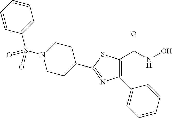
C1(C2=CC=CC=C2)=C(C(NO)=O)SC(C2CCN(S(C3=CC=CC=C3)(=O)=O)CC2)=N1
